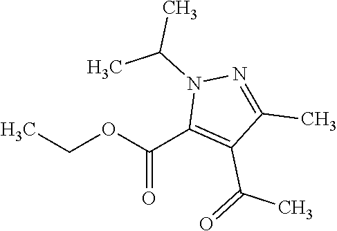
CCOC(C1=C(C(C)=O)C(C)=NN1C(C)C)=O
